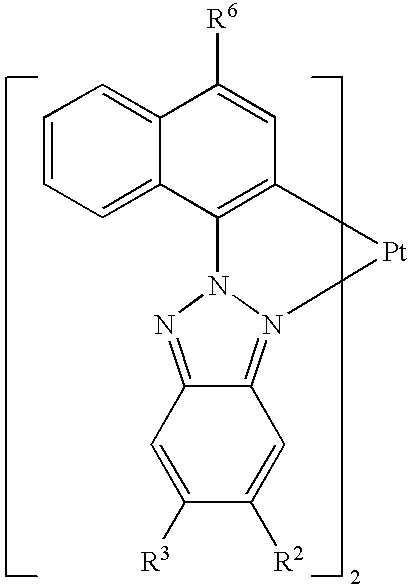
C1=CC=C2C(=C1)C([R6])=CC1=C2N2N=C3C(=N2[Pt]1)C=C([R2])C([R3])=C3
